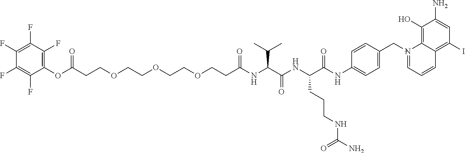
C(CCOCCOCCOCCC(NC(C(NC(C(NC1=CC=C(C[N+]2=CC=CC3=C(I)C=C(N)C(O)=C23)C=C1)=O)CCCNC(N)=O)=O)C(C)C)=O)(OC1=C(F)C(F)=C(F)C(F)=C1F)=O
